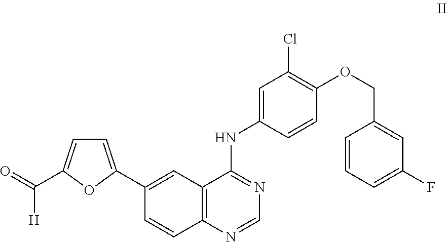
C1=C(NC2=NC=NC3=C2C=C(C2=CC=C(C([H])=O)O2)C=C3)C=CC(OCC2=CC(F)=CC=C2)=C1Cl
